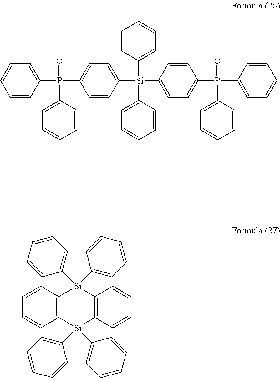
C1=CC(P(C2=CC=C([Si](C3=CC=C(P(C4=CC=CC=C4)(C4=CC=CC=C4)=O)C=C3)(C3=CC=CC=C3)C3=CC=CC=C3)C=C2)(C2=CC=CC=C2)=O)=CC=C1.C1=CC2=C(C=C1)[Si](C1=CC=CC=C1)(C1=CC=CC=C1)C1=C(C=CC=C1)[Si]2(C1=CC=CC=C1)C1=CC=CC=C1
